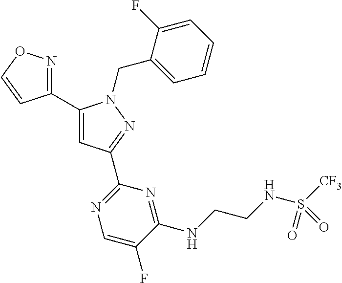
C1(C2=NOC=C2)=CC(C2=NC=C(F)C(NCCNS([CF3])(=O)=O)=N2)=NN1CC1=CC=CC=C1F
